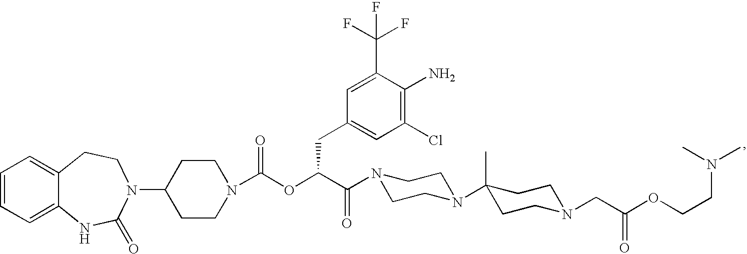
C1=CC=C2C(=C1)CCN(C1CCN(C(OC(C(=O)N3CCN(C4(C)CCN(CC(OCCN(C)C)=O)CC4)CC3)CC3=CC(Cl)=C(N)C(C(F)(F)F)=C3)=O)CC1)C(=O)N2
